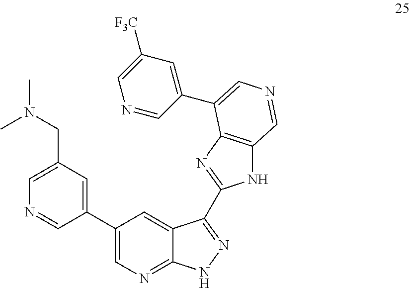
C1(C2=CN=C3C(=C2)C(C2=NC4=C(N2)C=NC=C4C2=CC([F3C])=CN=C2)=NN3)=CC(CN(C)C)=CN=C1
